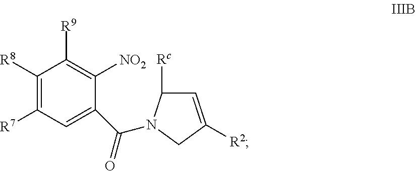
C1([R8])=C([R7])C=C(C(=O)N2C([Rc])C=C([R2])C2)C([NO2])=C1[R9]
